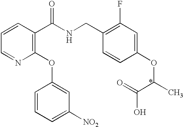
C1=CC(C(NCC2=C(F)C=C(OC(C)C(=O)O)C=C2)=O)=C(OC2=CC([NO2])=CC=C2)N=C1
